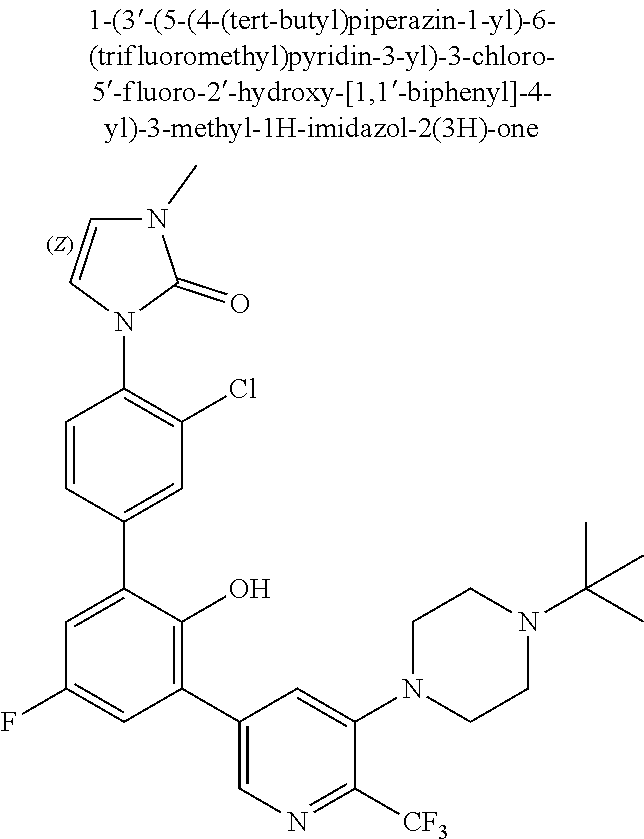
C1CN(C2=CC(C3=C(O)C(C4=CC(Cl)=C(N5C=CN(C)C5=O)C=C4)=CC(F)=C3)=CN=C2[CF3])CCN1C(C)(C)C
